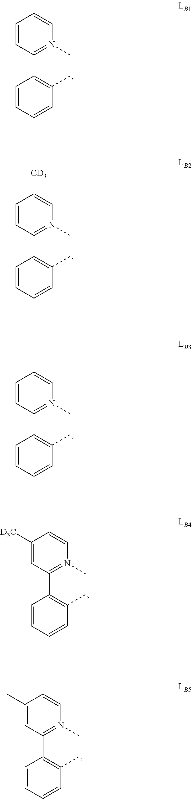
C1=CC(C2=C(C)C=CC=C2)=N(C)C=C1.C1=CC(C2=C(C)C=CC=C2)=N(C)C=C1[CD3].C1=CC(C2=C(C)C=CC=C2)=N(C)C=C1C.C1([D3C])=CC(C2=C(C)C=CC=C2)=N(C)C=C1.C1(C)=CC(C2=C(C)C=CC=C2)=N(C)C=C1
